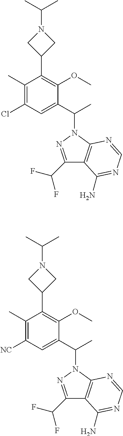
C1(C(C)N2N=C(C(F)F)C3=C2N=CN=C3N)=CC(Cl)=C(C)C(C2CN(C(C)C)C2)=C1OC.C1(C(C)N2N=C(C(F)F)C3=C2N=CN=C3N)=CC([NC])=C(C)C(C2CN(C(C)C)C2)=C1OC
